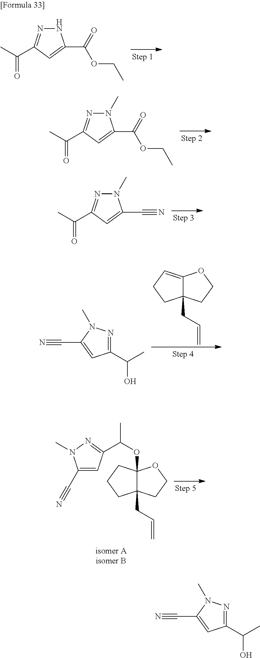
C(C1=CC(C(C)O)=NN1C)#N.C12=CCCC1(CC=C)CCO2.N1N=C(C(C)=O)C=C1C(=O)OCC.N1(C)N=C(C(C)=O)C=C1C(=O)OCC.N1(C)N=C(C(C)=O)C=C1C#N.C(C1=CC(C(C)O)=NN1C)#N.C1(C#N)=CC(C(OC23C(CC=C)(CCO2)CCC3)C)=NN1C
